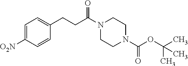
C1=C([O2N])C=CC(CCC(N2CCN(C(OC(C)(C)C)=O)CC2)=O)=C1
